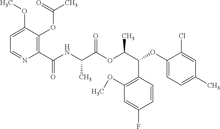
C1=C(OC)C(OC(C)=O)=C(C(NC(C(OC(C(C2=C(OC)C=C(F)C=C2)OC2=CC=C(C)C=C2Cl)C)=O)C)=O)N=C1
